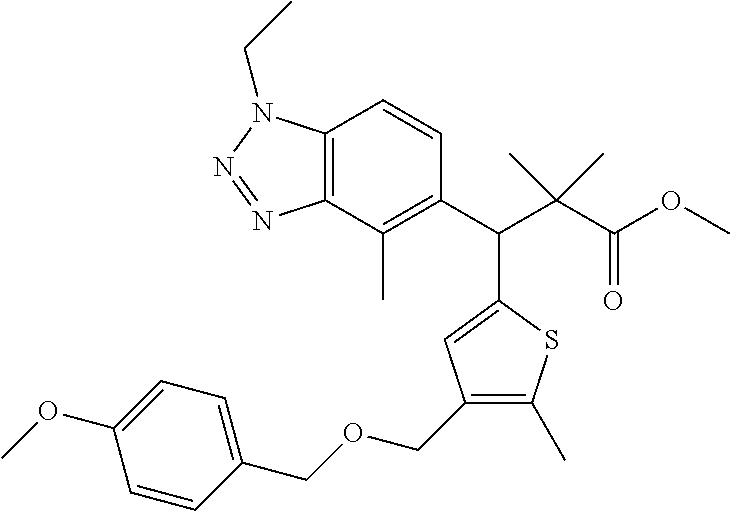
C12=C(C(C)=C(C(C3=CC(COCC4=CC=C(OC)C=C4)=C(C)S3)C(C(OC)=O)(C)C)C=C1)N=NN2CC
